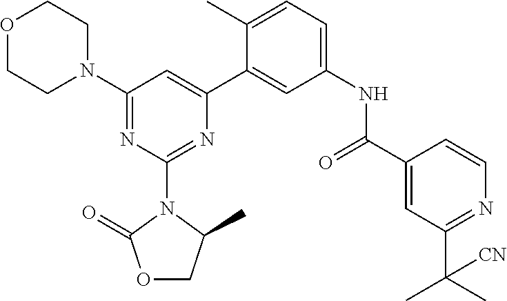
C1(N2CCOCC2)=NC(N2C(=O)OCC2C)=NC(C2=CC(NC(C3=CC(C(C)(C)[CN])=NC=C3)=O)=CC=C2C)=C1
